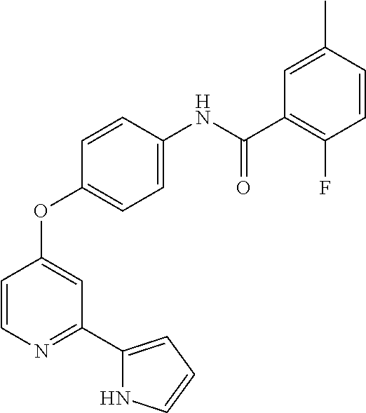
C1=CN=C(C2=CC=CN2)C=C1OC1=CC=C(NC(C2=C(F)C=CC(C)=C2)=O)C=C1
